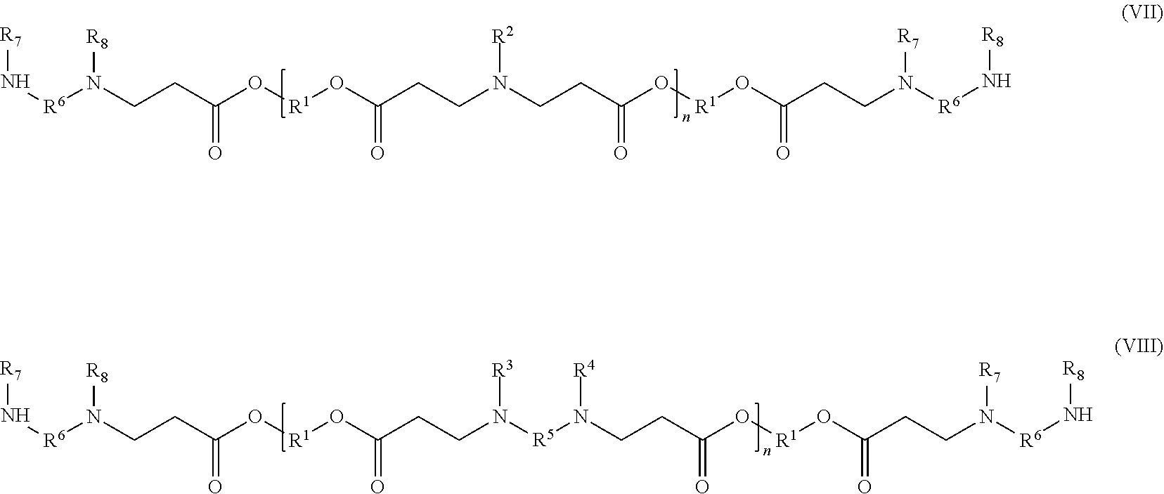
N([R6]N(CCC(O[R1]OC(CCN(CCC(O[R1]OC(CCN([R6]N[R8])[R7])=O)=O)[R2])=O)=O)[R8])[R7].N([R6]N(CCC(O[R1]OC(CCN([R3])[R5]N([R4])CCC(O[R1]OC(CCN([R6]N[R8])[R7])=O)=O)=O)=O)[R8])[R7]
